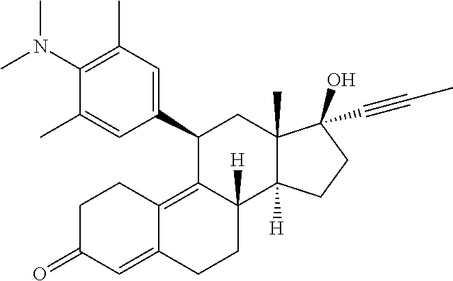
C1(N(C)C)=C(C)C=C(C2C3=C4C(=CC(=O)CC4)CCC3([H])C3([H])C(C)(C2)C(O)(C#CC)CC3)C=C1C
